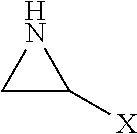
C1([X])NC1
